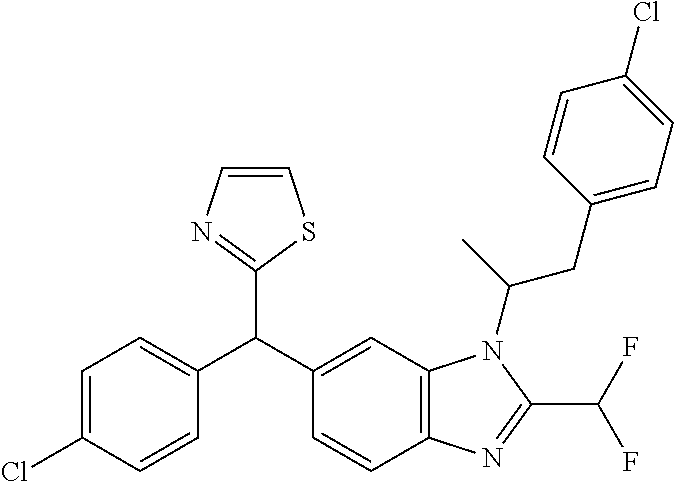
C1=C(Cl)C=CC(C(C2=CC3=C(C=C2)N=C(C(F)F)N3C(CC2=CC=C(Cl)C=C2)C)C2=NC=CS2)=C1
